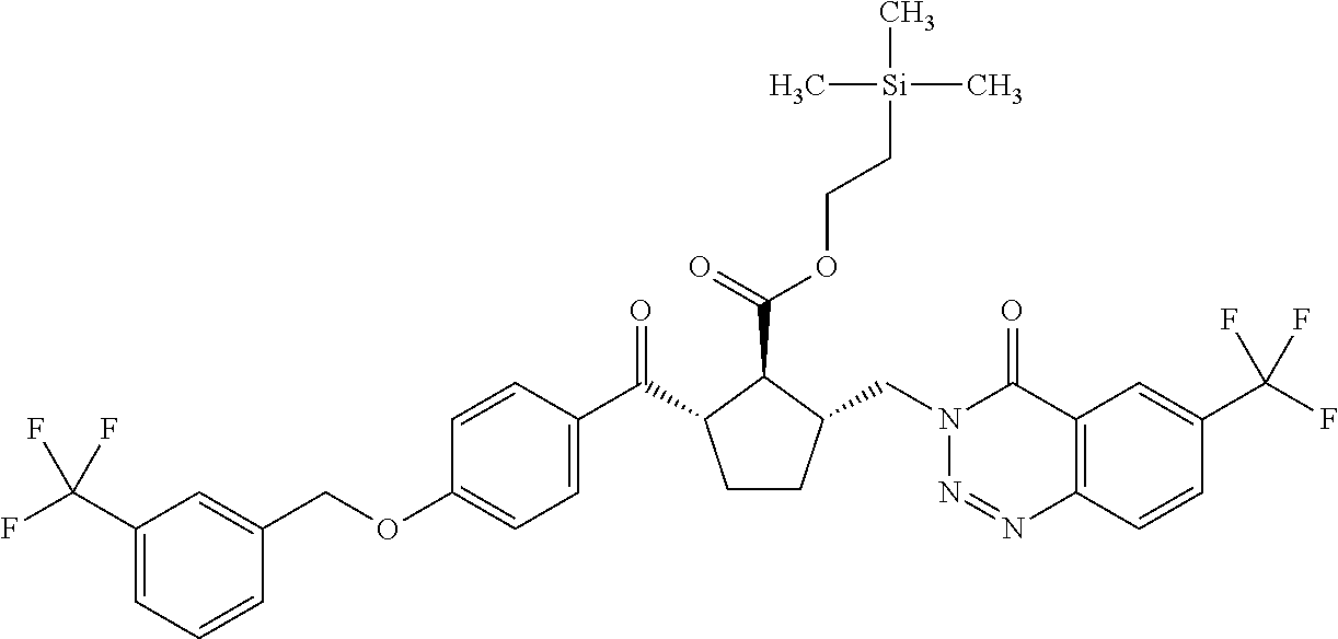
C1(OCC2=CC(C(F)(F)F)=CC=C2)=CC=C(C(C2CCC(CN3N=NC4=C(C3=O)C=C(C(F)(F)F)C=C4)C2C(=O)OCC[Si](C)(C)C)=O)C=C1
